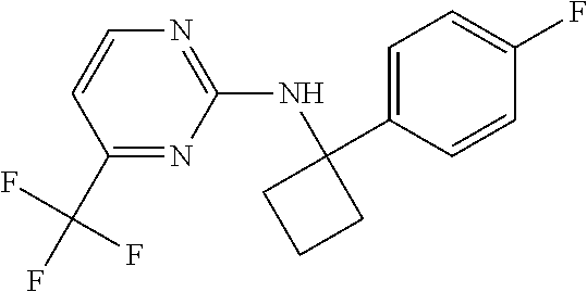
C1(C(F)(F)F)=NC(NC2(C3=CC=C(F)C=C3)CCC2)=NC=C1
